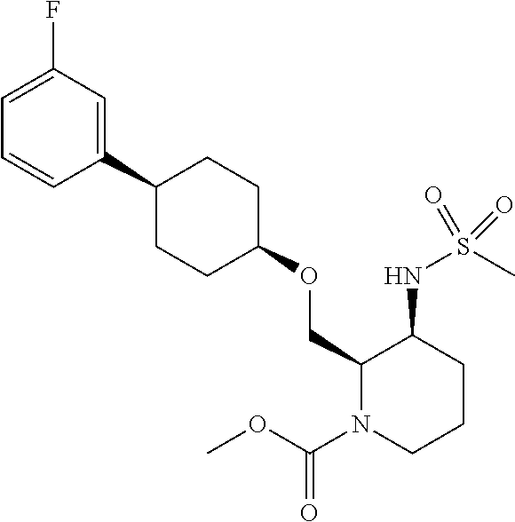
C1(COC2CCC(C3=CC(F)=CC=C3)CC2)N(C(OC)=O)CCCC1NS(C)(=O)=O
